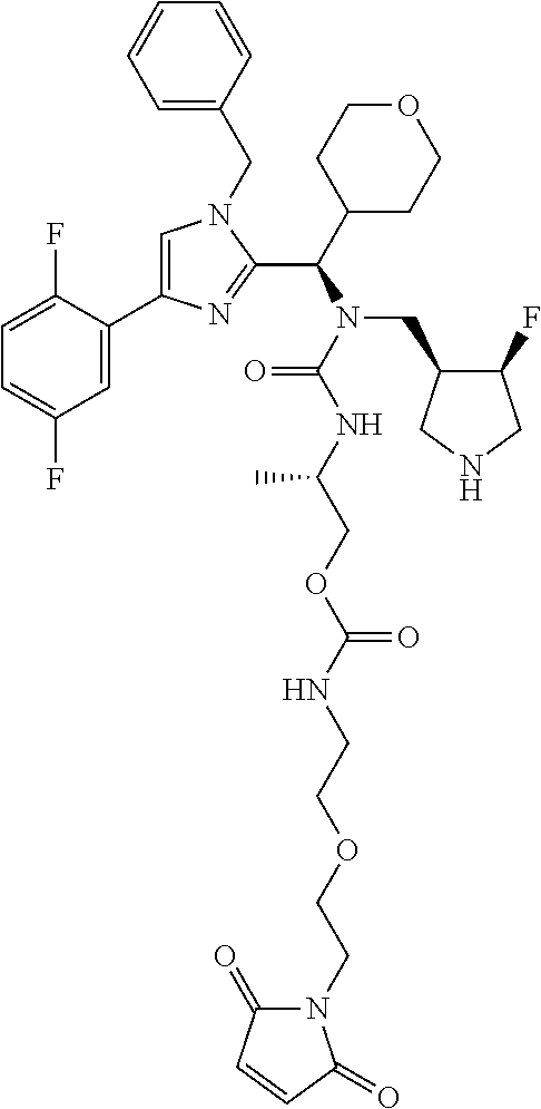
C1=C(CN2C=C(C3=CC(F)=CC=C3F)N=C2C(C2CCOCC2)N(C(NC(COC(NCCOCCN2C(=O)C=CC2=O)=O)C)=O)CC2C(F)CNC2)C=CC=C1
